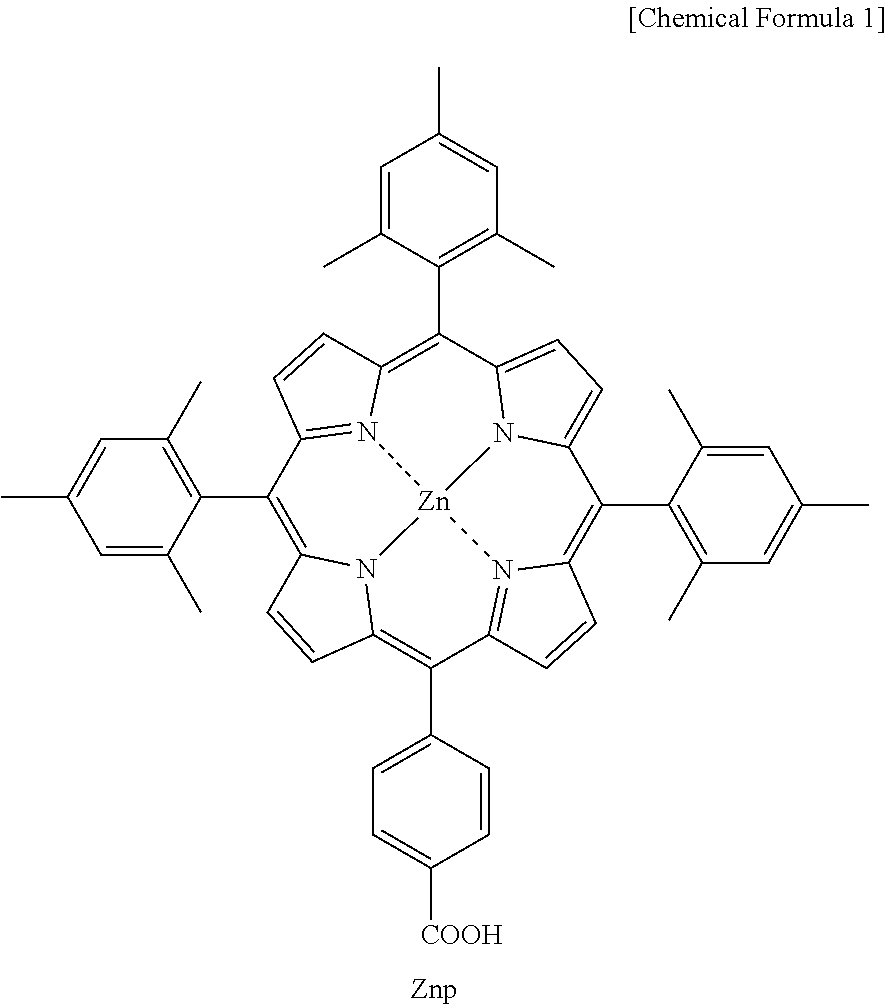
C1(C2=C(C)C=C(C)C=C2C)=C2N3C(=C(C4=CC=C([COOH])C=C4)C4=N5C(=C(C6=C(C)C=C(C)C=C6C)C6=CC=C7C(C8=C(C)C=C(C)C=C8C)=C8N(=C1C=C8)[Zn]53N76)C=C4)C=C2
